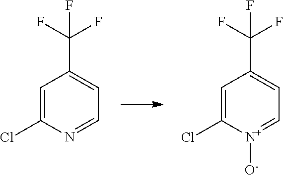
C1=C(Cl)N=CC=C1C(F)(F)F.C1=C(Cl)[N+]([O-])=CC=C1C(F)(F)F
